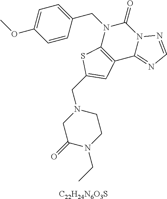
C1=CC(CN2C3=C(C4=NC=NN4C2=O)C=C(CN2CC(=O)N(CC)CC2)S3)=CC=C1OC.[C22H24N6O3S]
